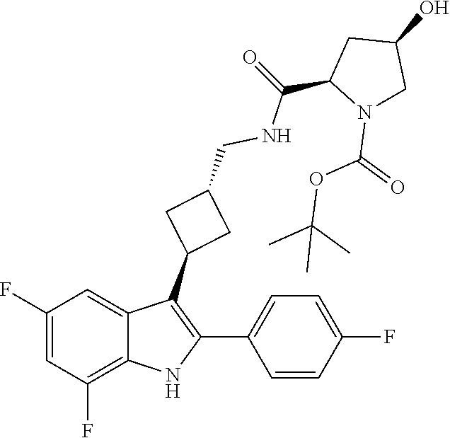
O(C(N1C(C(NCC2CC(C3=C(C4=CC=C(F)C=C4)NC4=C(F)C=C(F)C=C34)C2)=O)CC(O)C1)=O)C(C)(C)C
